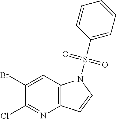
C1=C(Br)C(Cl)=NC2=C1N(S(C1=CC=CC=C1)(=O)=O)C=C2
